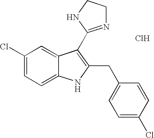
Cl.C1=C2C(=CC=C1Cl)NC(CC1=CC=C(Cl)C=C1)=C2C1=NCCN1
